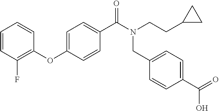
C1=CC(F)=C(OC2=CC=C(C(N(CCC3CC3)CC3=CC=C(C(=O)O)C=C3)=O)C=C2)C=C1
